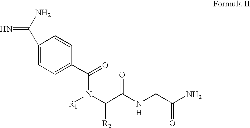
C1(C(N)=N)=CC=C(C(N([R1])C(C(NCC(N)=O)=O)[R2])=O)C=C1.[H]
